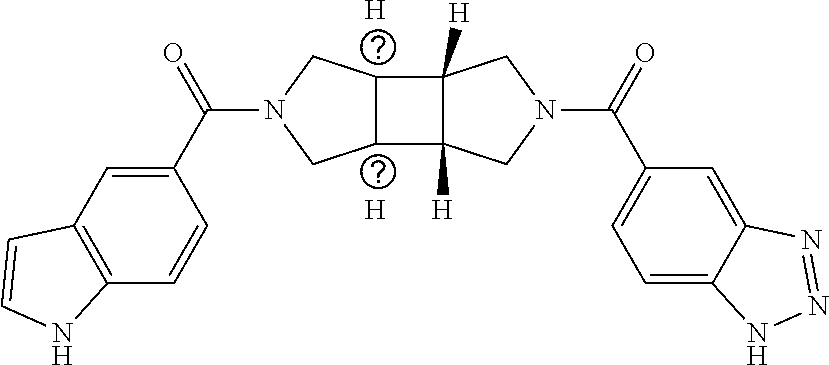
[H].[H].C1=C(C(N2CC3C(C4([H])C3([H])CN(C(C3=CC=C5C(=C3)N=NN5)=O)C4)C2)=O)C=CC2=C1C=CN2
